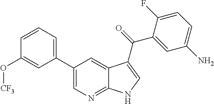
C1(C2=CN=C3C(=C2)C(C(=O)C2=CC(N)=CC=C2F)=CN3)=CC=CC(O[CF3])=C1
